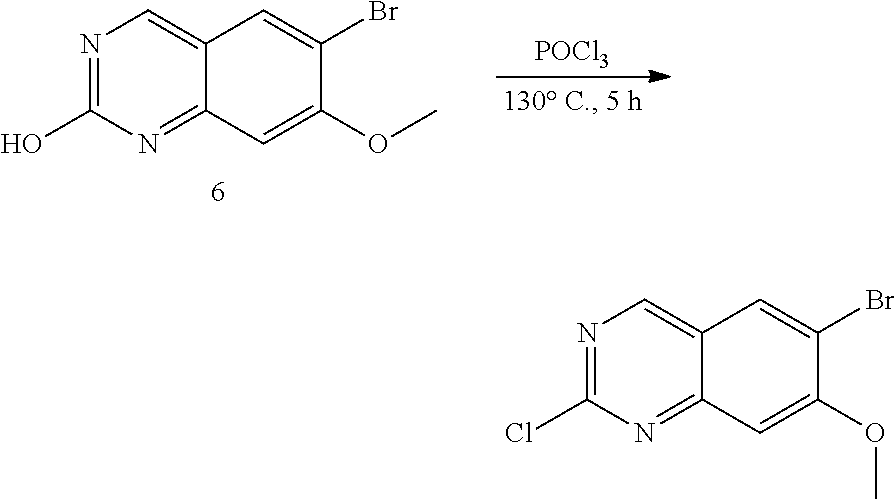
N1=C(O)N=C2C(=C1)C=C(Br)C(OC)=C2.[POCl3].N1=C(Cl)N=C2C(=C1)C=C(Br)C(OC)=C2
